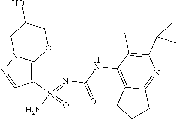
C(NC1=C2C(=NC(C(C)C)=C1C)CCC2)(N=S(N)(=O)C1=C2N(N=C1)CC(O)CO2)=O
